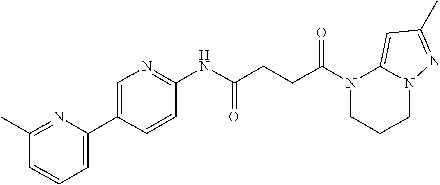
C1(C)=NC(C2=CN=C(NC(CCC(N3CCCN4C3=CC(C)=N4)=O)=O)C=C2)=CC=C1
